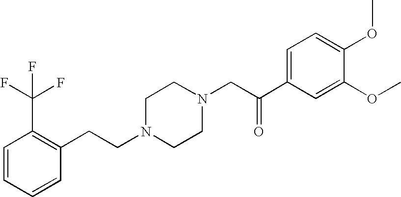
C1=CC=CC(CCN2CCN(CC(C3=CC=C(OC)C(OC)=C3)=O)CC2)=C1C(F)(F)F
